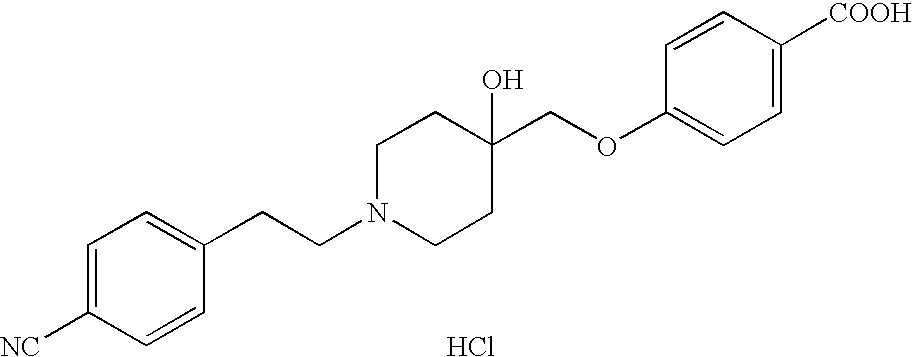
C1=C([NC])C=CC(CCN2CCC(COC3=CC=C([COOH])C=C3)(O)CC2)=C1.Cl
